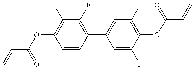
C(=C)C(OC1=C(F)C(F)=C(C2=CC(F)=C(OC(C=C)=O)C(F)=C2)C=C1)=O
